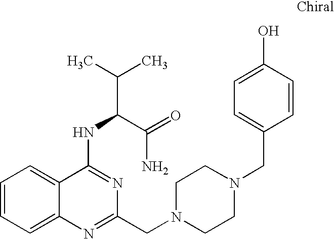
C1=CC=C2C(=C1)C(NC(C(C)C)C(=O)N)=NC(CN1CCN(CC3=CC=C(O)C=C3)CC1)=N2
